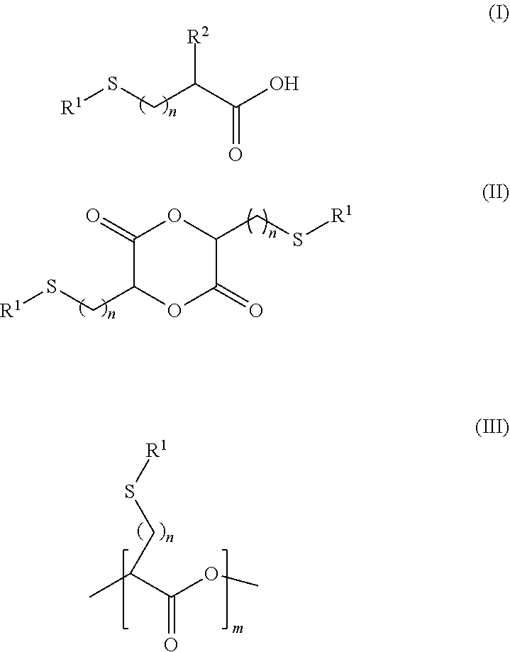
[R1]SCC(C(O)=O)[R2].[R1]SCC1OC(=O)C(CS[R1])OC1=O.CC(C(OC)=O)CS[R1]
